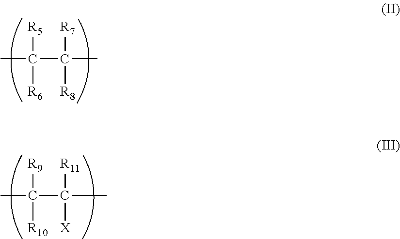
CC([R5])([R6])C(C)([R7])[R8].CC([R9])([R10])C(C)([R11])[X]
